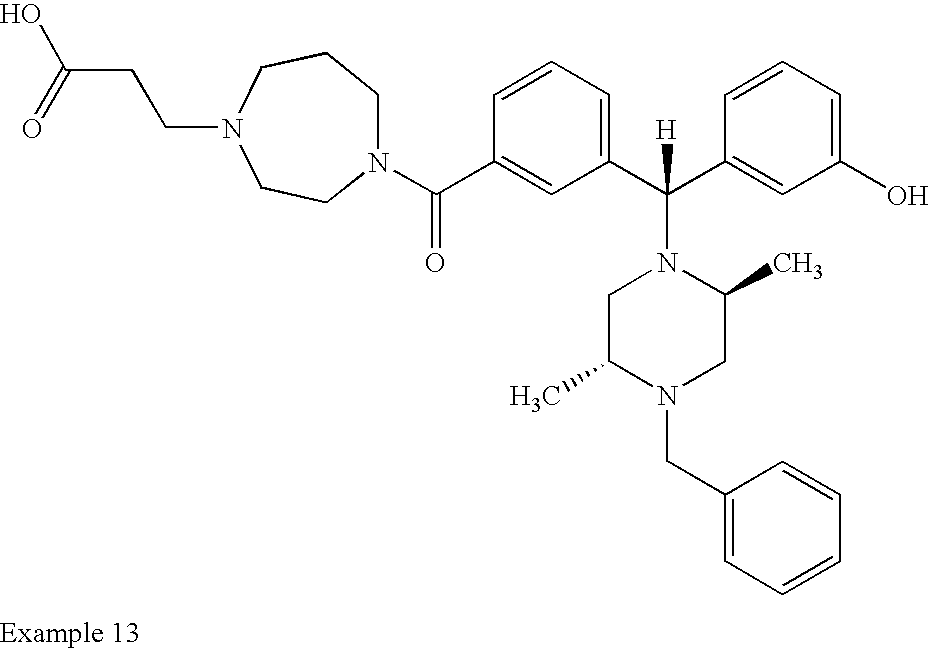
N1(C(C2=CC(C(C3=CC(O)=CC=C3)([H])N3CC(C)N(CC4=CC=CC=C4)CC3C)=CC=C2)=O)CCCN(CCC(O)=O)CC1
